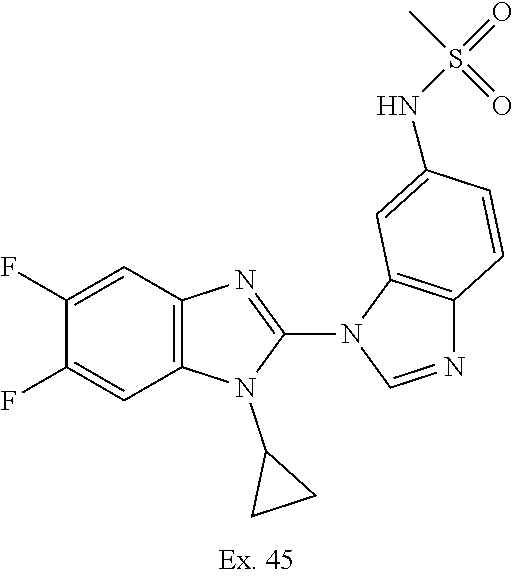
C12=C(C=CC(NS(C)(=O)=O)=C1)N=CN2C1=NC2=C(N1C1CC1)C=C(F)C(F)=C2
